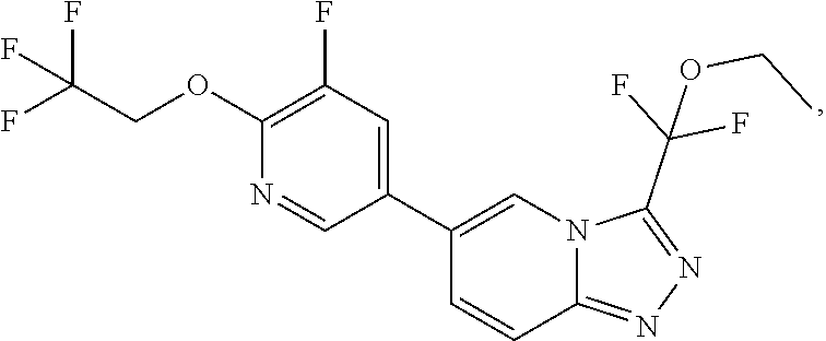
C1(OCC(F)(F)F)=C(F)C=C(C2=CN3C(=NN=C3C(F)(F)OCC)C=C2)C=N1
